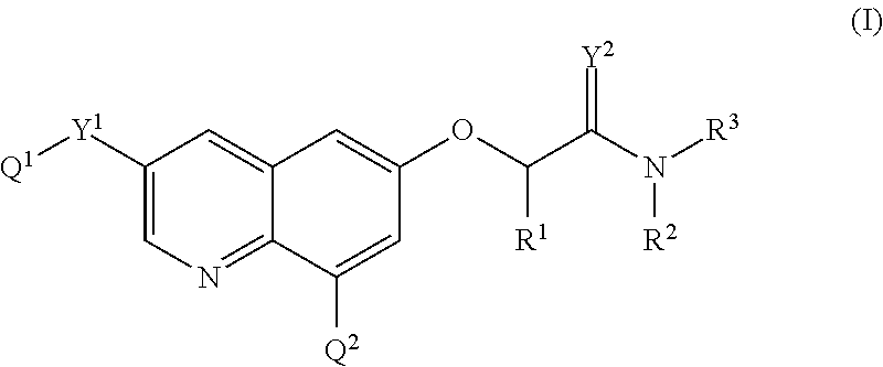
C1([Y1][Q1])=CN=C2C(=C1)C=C(OC(C(N([R3])[R2])=[Y2])[R1])C=C2[Q2]
